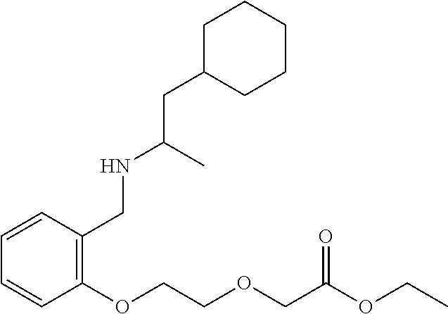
C1C(CC(NCC2=C(OCCOCC(=O)OCC)C=CC=C2)C)CCCC1
